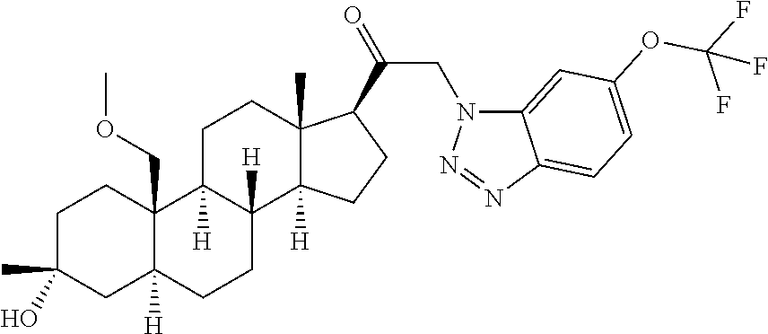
C1C(C)(O)CC2([H])C(COC)(C1)C1([H])C([H])(CC2)C2([H])C(C)(CC1)C(C(=O)CN1C3=CC(OC(F)(F)F)=CC=C3N=N1)CC2
